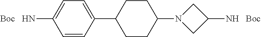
C1=CC(C2CCC(N3CC([NH   Boc])C3)CC2)=CC=C1[Boc   HN]
